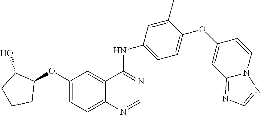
N(C1=NC=NC2=CC=C(OC3C(O)CCC3)C=C12)C1=CC=C(OC2=CC3=NC=NN3C=C2)C(C)=C1
